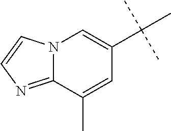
N12C(=NC=C1)C(C)=CC(C(C)(C)C)=C2
